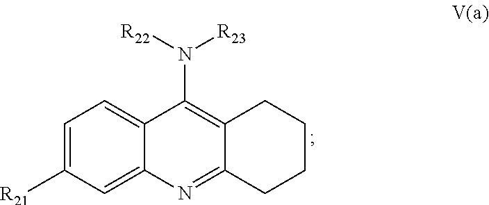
C1=C([R21])C=C2C(=C1)C(N([R22])[R23])=C1C(=N2)CCCC1
